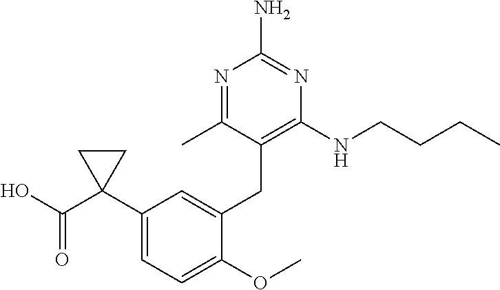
C1=C(CC2=C(NCCCC)N=C(N)N=C2C)C(OC)=CC=C1C1(C(O)=O)CC1
